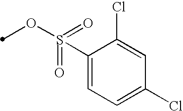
S(=O)(OC)(C1=CC=C(Cl)C=C1Cl)=O
